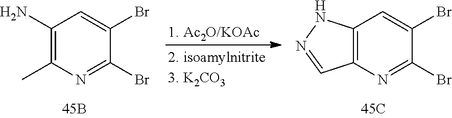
C1(N)=C(C)N=C(Br)C(Br)=C1.[1. Ac2O/KOAc].C12=C(N=C(Br)C(Br)=C1)C=NN2
